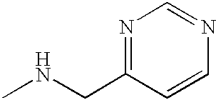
N1=C(CNC)C=CN=C1
